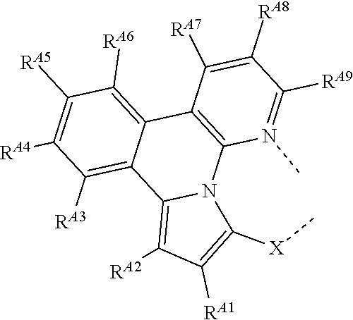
C1([RA6])=C2C3=C(N(C)=C([RA9])C([RA8])=C3[RA7])N3C(=C([RA2])C([RA1])=C3[X]C)C2=C([RA3])C([RA4])=C1[RA5]
